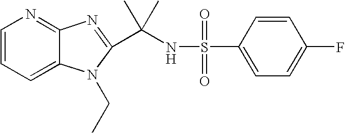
C1=CC=C2C(=N1)N=C(C(NS(=O)(=O)C1=CC=C(F)C=C1)(C)C)N2CC
